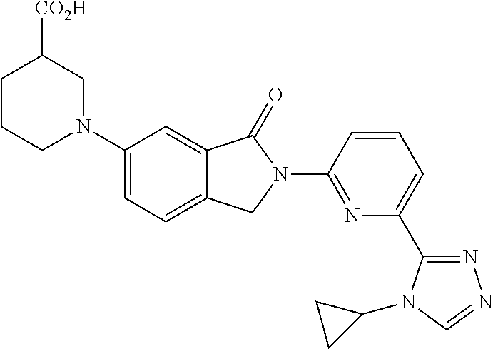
C1CCN(C2=CC=C3C(=C2)C(=O)N(C2=NC(C4=NN=CN4C4CC4)=CC=C2)C3)CC1[CO2H]
